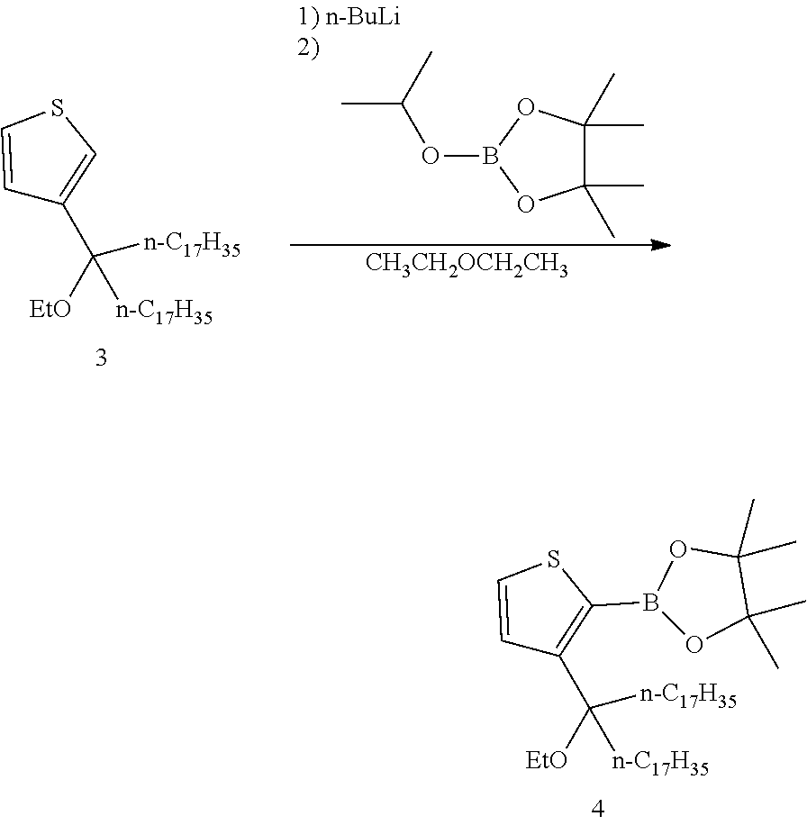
C1=CSC(B2OC(C)(C)C(C)(C)O2)=C1C([n-C17H35])([EtO])[n-C17H35].C1=CSC=C1C([n-C17H35])([EtO])[n-C17H35].C1(C)(C)C(C)(C)OB(OC(C)C)O1.[CH3CH2OCH2CH3]
